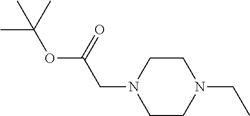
C1CN(CC)CCN1CC(OC(C)(C)C)=O
